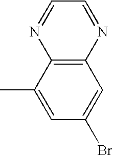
C12=C(C(C)=CC(Br)=C1)N=CC=N2
